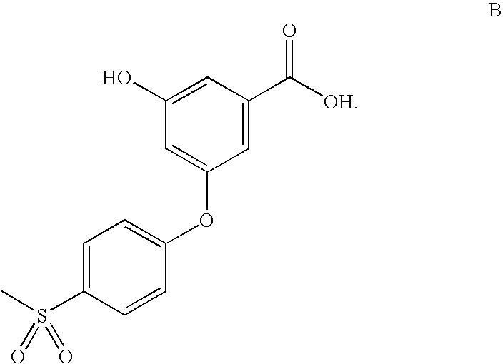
C1=C(S(C)(=O)=O)C=CC(OC2=CC(O)=CC(C([OH])=O)=C2)=C1
